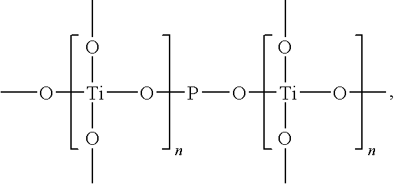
CO[Ti](OC)(OC)OPO[Ti](OC)(OC)OC
